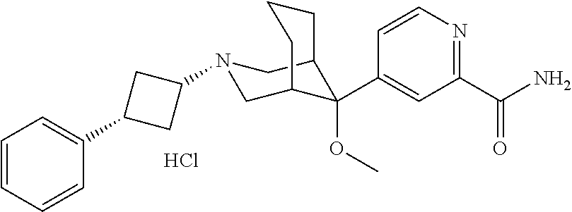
C1(C(N)=O)=NC=CC(C2(OC)C3CN(C4CC(C5=CC=CC=C5)C4)CC2CCC3)=C1.Cl
